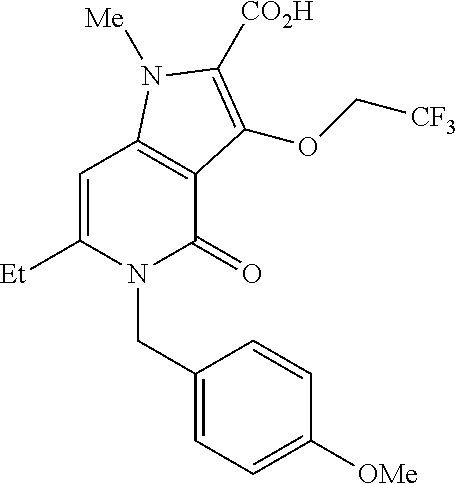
C1=C([Et])N(CC2=CC=C([OMe])C=C2)C(=O)C2=C1N([Me])C([CO2H])=C2OC[CF3]
